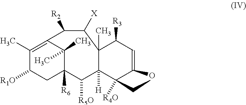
C1(C)=C2C(C)(C)C([R6])(CC1[R1O])C([R5O])C1([H])C(C)(C([R3])C=C(O)C1(CC)[R4O])C([X])C2[R2]
